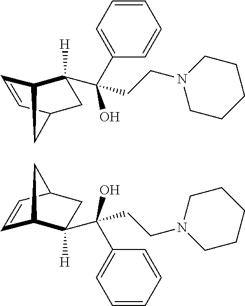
C1=CC2CC([H])(C(C3=CC=CC=C3)(CCN3CCCCC3)O)C1C2.C1=CC2CC([H])(C(C3=CC=CC=C3)(CCN3CCCCC3)O)C1C2
